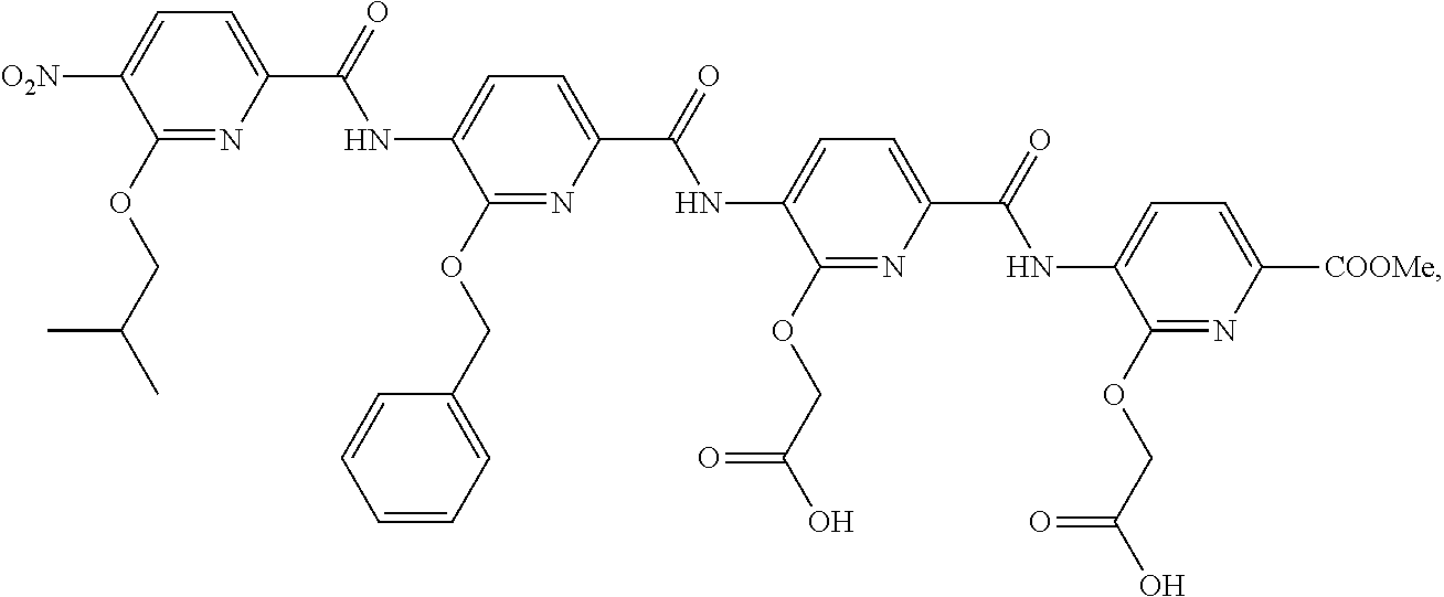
C1(OCC(C)C)=NC(C(=O)NC2=CC=C(C(=O)NC3=CC=C(C(=O)NC4=CC=C([COOMe])N=C4OCC(O)=O)N=C3OCC(=O)O)N=C2OCC2=CC=CC=C2)=CC=C1[O2N]
